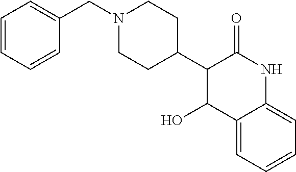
C1=CC=CC(CN2CCC(C3C(=O)NC4=CC=CC=C4C3O)CC2)=C1
